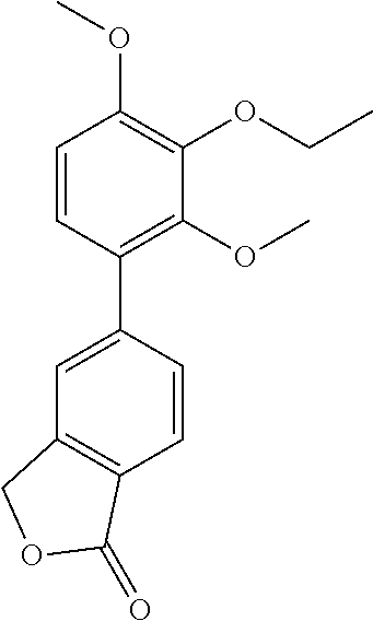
COC1=C(OCC)C(OC)=C(C2=CC3=C(C=C2)C(=O)OC3)C=C1
